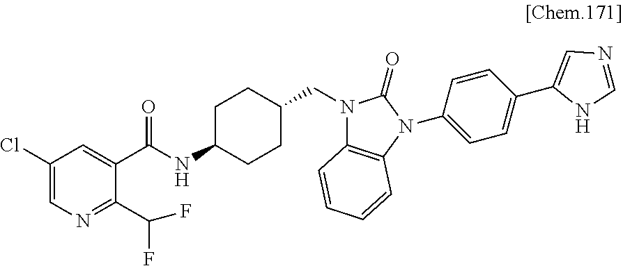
C1(Cl)=CN=C(C(F)F)C(C(NC2CCC(CN3C4=C(N(C5=CC=C(C6=CN=CN6)C=C5)C3=O)C=CC=C4)CC2)=O)=C1
